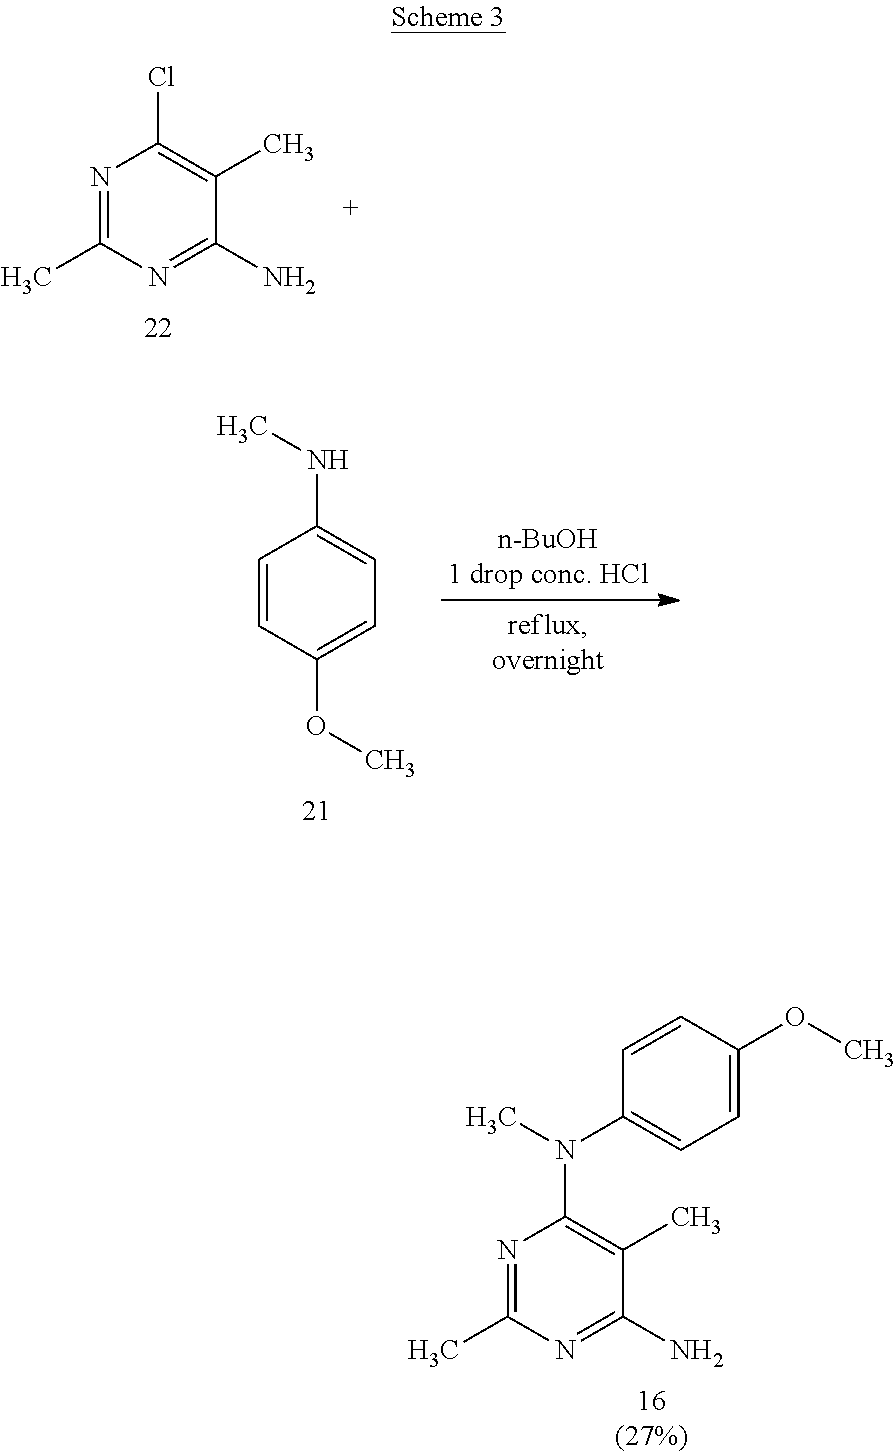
N1=C(C)N=C(N)C(C)=C1Cl.C1=CC(OC)=CC=C1NC.N1=C(C)N=C(N)C(C)=C1N(C)C1=CC=C(OC)C=C1
